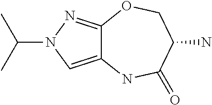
C12=CN(C(C)C)N=C1OCC(N)C(=O)N2
